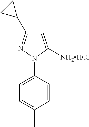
C1=C(N2C([NH2HCl])=CC(C3CC3)=N2)C=CC(C)=C1
